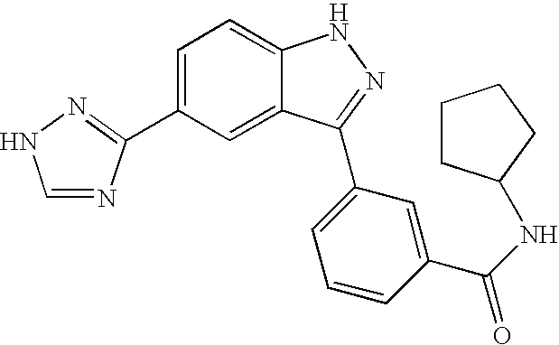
C1=C(C2=NNC=N2)C=C2C(=C1)NN=C2C1=CC=CC(C(=O)NC2CCCC2)=C1
